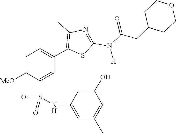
O=C(CC1CCOCC1)N(C1=NC(C)=C(C2=CC=C([MeO])C(S(=O)(NC3=CC(C)=CC(O)=C3)=O)=C2)S1)[H]
